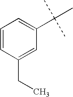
C1=CC(CC)=CC(C(C)(C)C)=C1
